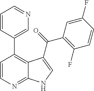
C1=CC(C2=C3C(=NC=C2)NC=C3C(=O)C2=C(F)C=CC(F)=C2)=CN=C1
